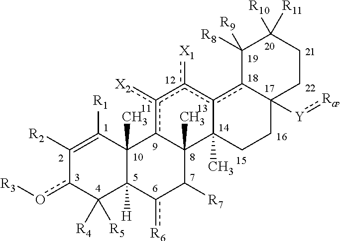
C1([R2])=C([R1])C2(C)C([H])(C([R4])([R5])c1o[R3])c([R6])C([R7])C1(C)c2c([X2])c([X1])c2c3C([Y]:[Ra])(CCC12C)CCC([R10])([R11])C3([R8])[R9]
